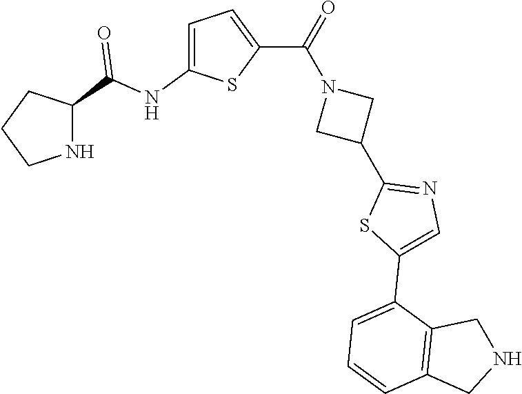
C1CNC(C(NC2=CC=C(C(=O)N3CC(C4=NC=C(C5=CC=CC6=C5CNC6)S4)C3)S2)=O)C1
